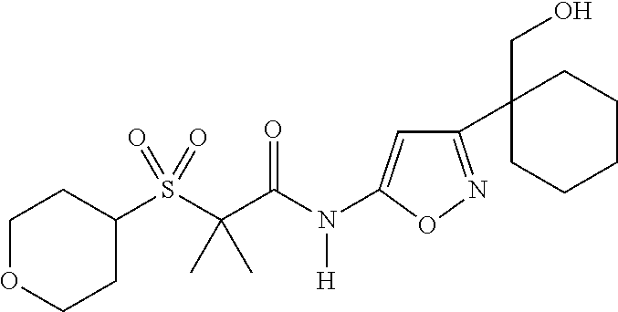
C1(C2(CO)CCCCC2)=NOC(N(C(C(S(C2CCOCC2)(=O)=O)(C)C)=O)[H])=C1
